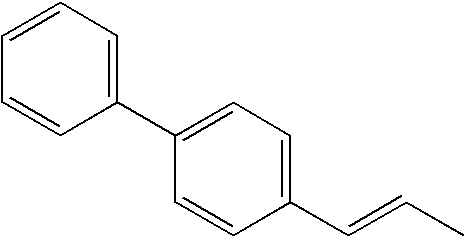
C1(C=CC)=CC=C(C2=CC=CC=C2)C=C1
